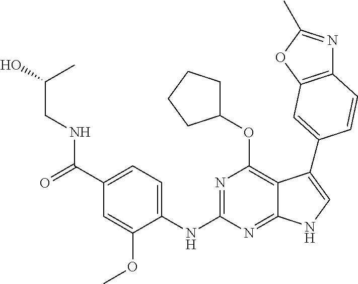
N(C1=NC(OC2CCCC2)=C2C(=N1)NC=C2C1=CC2=C(N=C(C)O2)C=C1)C1=CC=C(C(=O)NCC(O)C)C=C1OC
